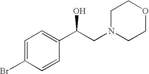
C1=C(Br)C=CC(C(CN2CCOCC2)O)=C1
